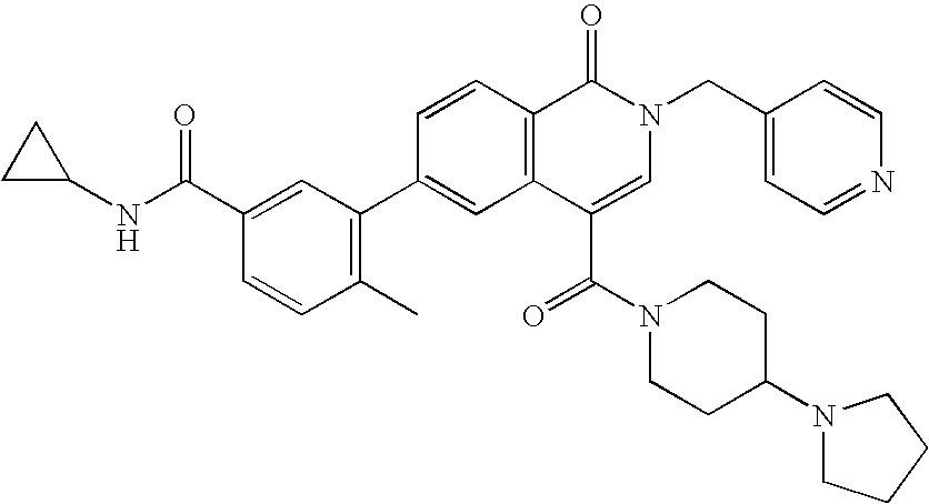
C1(CN2C(=O)C3=C(C(C(N4CCC(N5CCCC5)CC4)=O)=C2)C=C(C2=C(C)C=CC(C(=O)NC4CC4)=C2)C=C3)=CC=NC=C1
